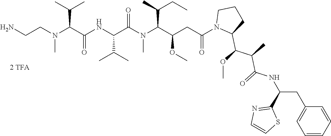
NCCN(C(C(C)C)C(NC(C(=O)N(C(C(C)CC)C(CC(N1C(C(OC)C(C)C(=O)NC(CC2=CC=CC=C2)C2=NC=CS2)CCC1)=O)OC)C)C(C)C)=O)C
